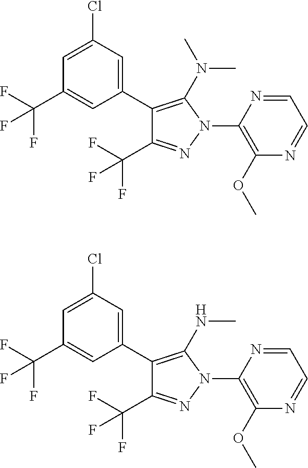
C1(C2=C(N(C)C)N(C3=C(OC)N=CC=N3)N=C2C(F)(F)F)=CC(Cl)=CC(C(F)(F)F)=C1.C1(C2=C(NC)N(C3=C(OC)N=CC=N3)N=C2C(F)(F)F)=CC(Cl)=CC(C(F)(F)F)=C1
